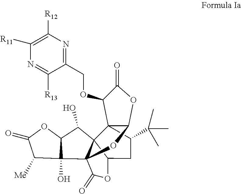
C123C(C(C)(C)C)CC4C15C(C1(O)C([Me])C(=O)OC1C5O)(OC2OC(=O)C3OCC1=NC([R12])=C([R11])N=C1[R13])C(=O)O4
